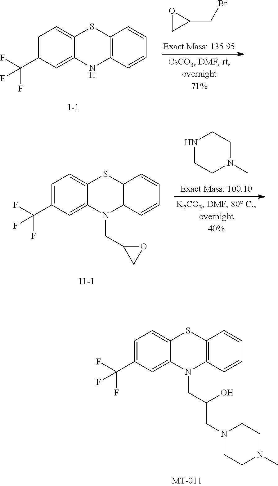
C12=CC=C(C(F)(F)F)C=C1N(CC(CN1CCN(C)CC1)O)C1=C(S2)C=CC=C1.O1CC1CBr.C12=CC=C(C(F)(F)F)C=C1NC1=C(S2)C=CC=C1.C12=CC=C(C(F)(F)F)C=C1N(CC1CO1)C1=C(S2)C=CC=C1.N1CCN(C)CC1
